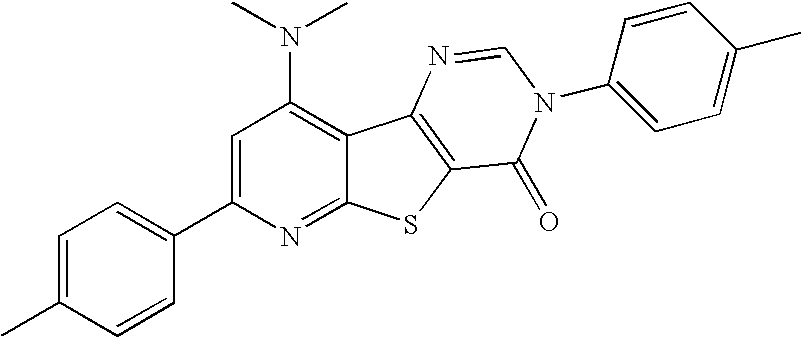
C1=C(C)C=CC(C2=CC(N(C)C)=C3C(=N2)SC2=C3N=CN(C3=CC=C(C)C=C3)C2=O)=C1
